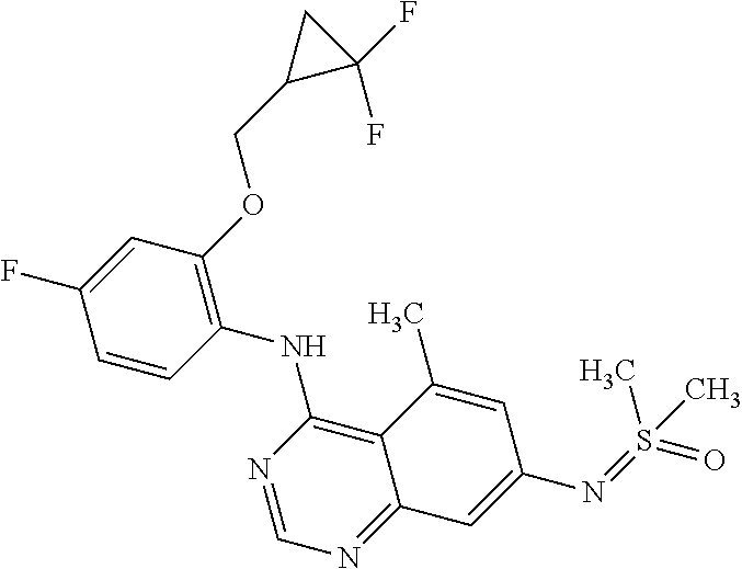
C1=CC(NC2=C3C(=NC=N2)C=C(N=S(=O)(C)C)C=C3C)=C(OCC2C(F)(F)C2)C=C1F
